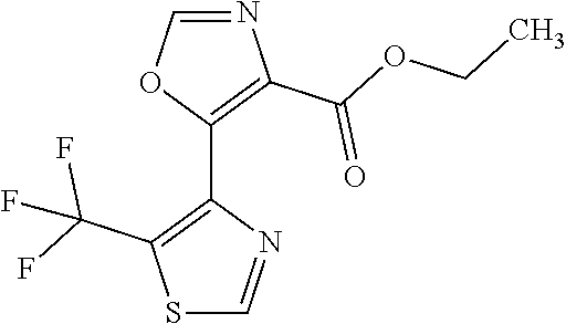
C1=NC(C(OCC)=O)=C(C2=C(C(F)(F)F)SC=N2)O1
